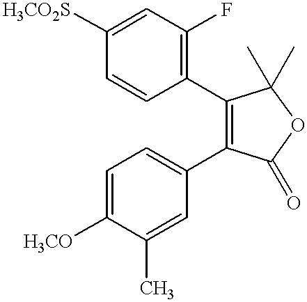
C1=CC([H3CO2S])=CC(F)=C1C1=C(C2=CC=C([H3CO])C(C)=C2)C(=O)OC1(C)C
